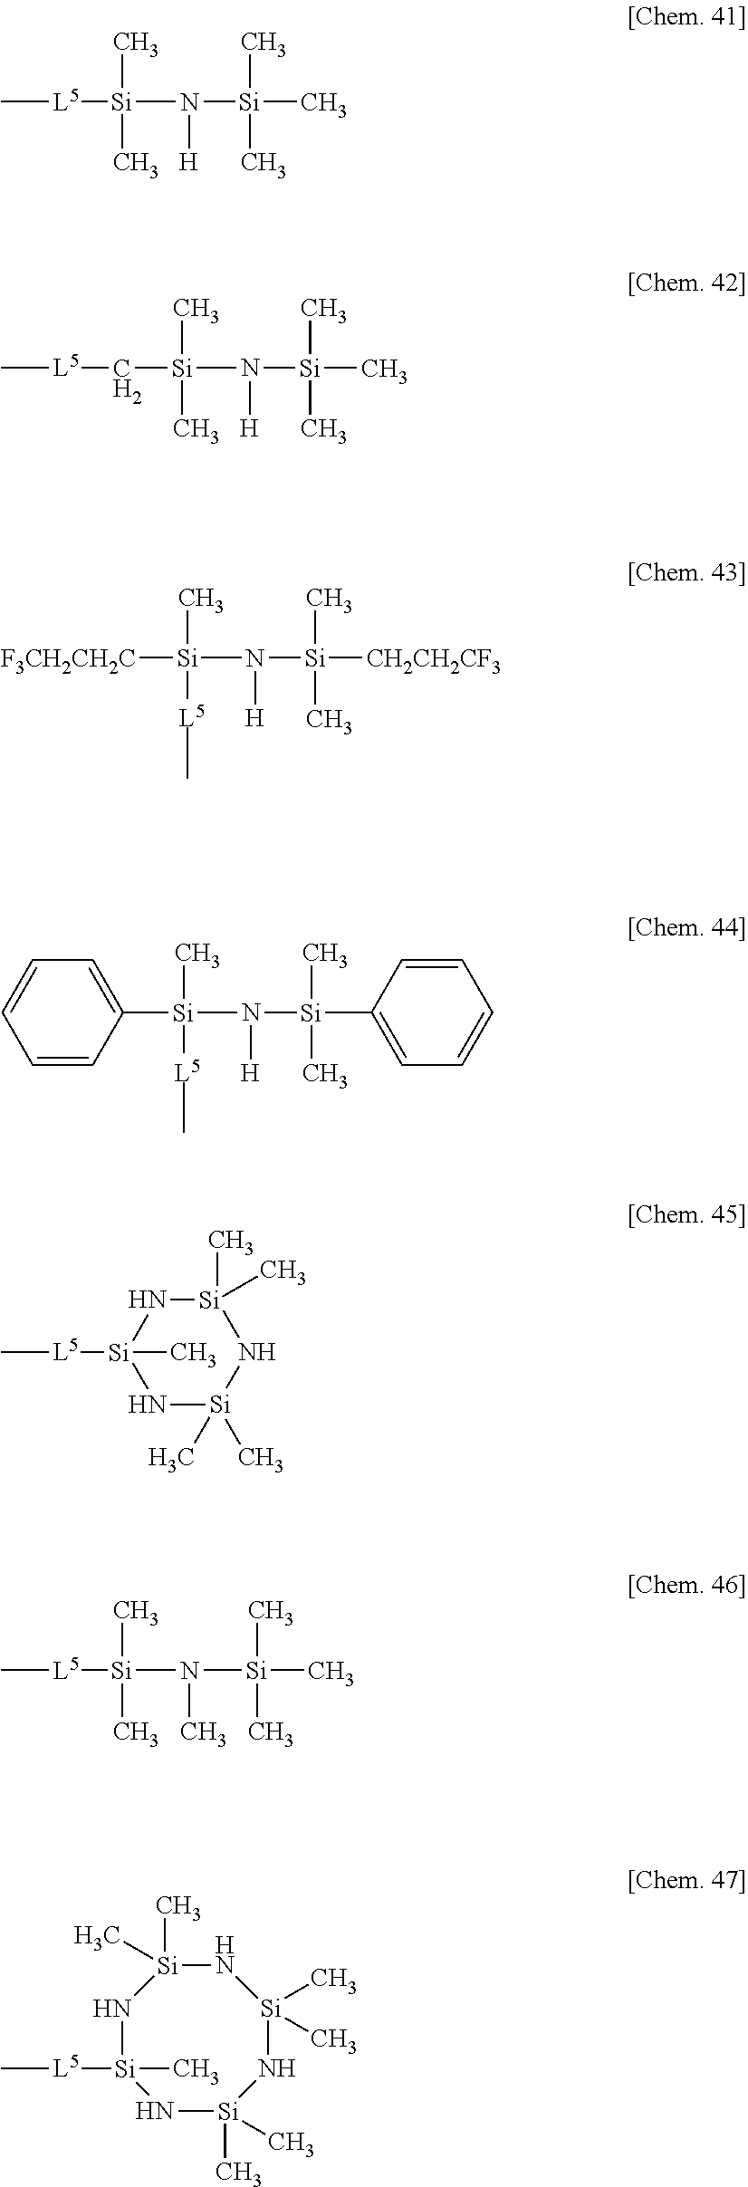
C[L5][Si](C)(C)N([Si](C)(C)C)[H].[L5](C[Si](C)(C)N([Si](C)(C)C)[H])C.[F3CH2CH2C][Si](C)([L5]C)N([Si](C)([CH2CH2CF3])C)[H].C1([Si](C)([L5]C)N([Si](C)(C2=CC=CC=C2)C)[H])=CC=CC=C1.N1[Si](C)(C)N[Si](C)(C)N[Si]1(C)[L5]C.[L5]([Si](C)(C)N([Si](C)(C)C)C)C.N1[Si](C)(C)N[Si](C)(C)N[Si](C)(C)N[Si]1([L5]C)C
